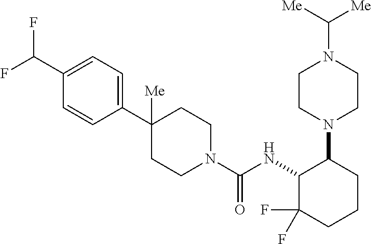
C1(C(F)F)=CC=C(C2([Me])CCN(C(NC3C(F)(F)CCCC3N3CCN(C([Me])[Me])CC3)=O)CC2)C=C1
